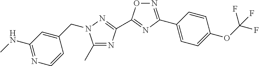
C1(C)=NC(C2=NC(C3=CC=C(OC(F)(F)F)C=C3)=NO2)=NN1CC1=CC(NC)=NC=C1
